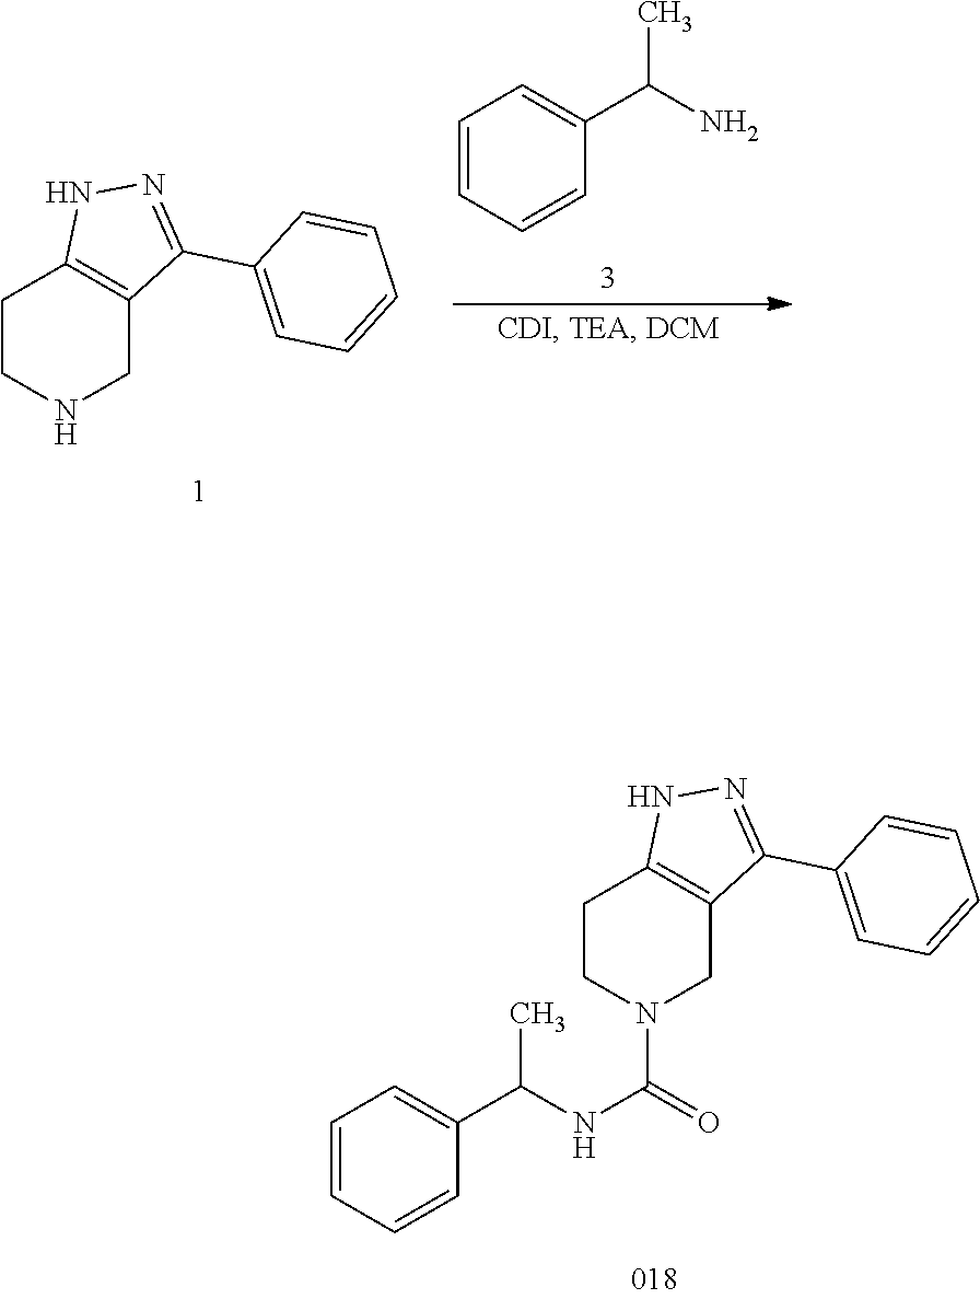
C1CN(C(NC(C2=CC=CC=C2)C)=O)CC2=C1NN=C2C1=CC=CC=C1.C1CNCC2=C1NN=C2C1=CC=CC=C1.C1=CC=CC(C(N)C)=C1
